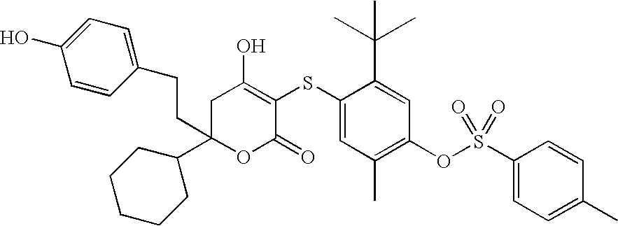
O1C(=O)C(SC2=CC(C)=C(OS(=O)(=O)C3=CC=C(C)C=C3)C=C2C(C)(C)C)=C(O)CC1(CCC1=CC=C(O)C=C1)C1CCCCC1
